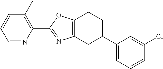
C12=C(CC(C3=CC=CC(Cl)=C3)CC1)N=C(C1=C(C)C=CC=N1)O2
